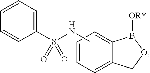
C1(S(=O)(=O)NC)=CC=CC=C1.C1=CC=C2C(=C1)B([OR*])OC2
